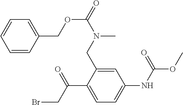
C1=C(COC(N(CC2=CC(NC(OC)=O)=CC=C2C(CBr)=O)C)=O)C=CC=C1
